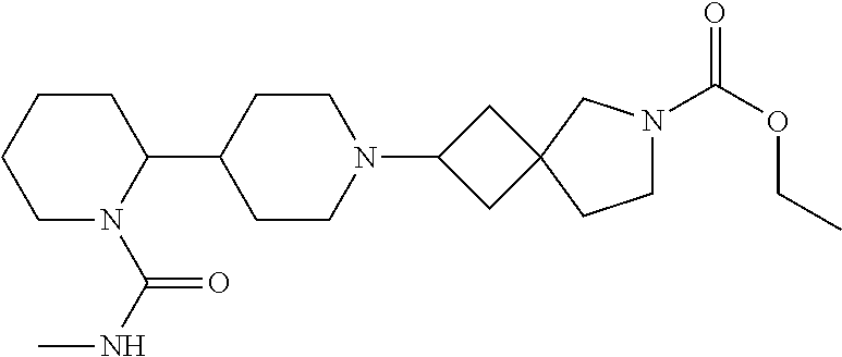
C1(C2CCN(C3CC4(C3)CCN(C(OCC)=O)C4)CC2)CCCCN1C(NC)=O
